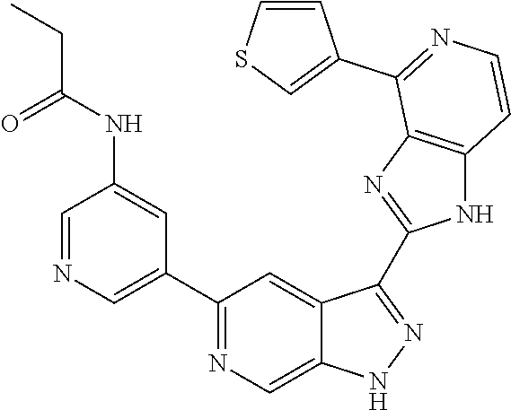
C1=NC=C(C2=NC=C3C(=C2)C(C2=NC4=C(N2)C=CN=C4C2=CSC=C2)=NN3)C=C1NC(CC)=O
